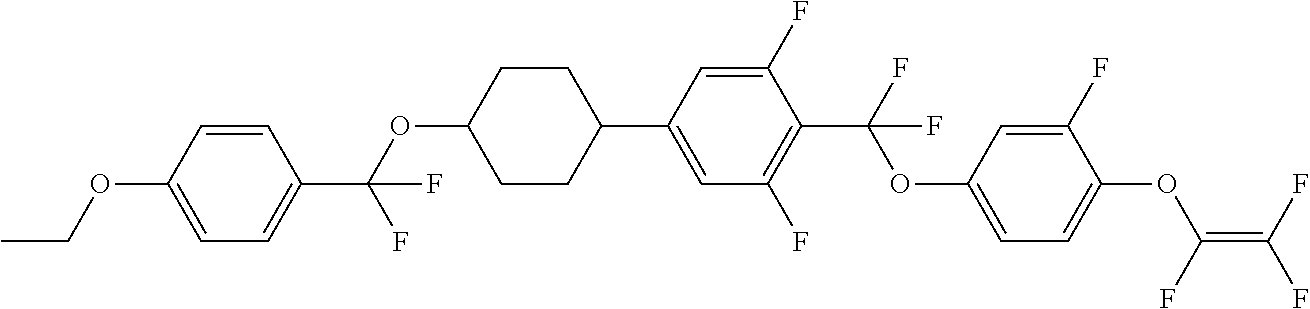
C1(C2CCC(OC(C3=CC=C(OCC)C=C3)(F)F)CC2)=CC(F)=C(C(F)(OC2=CC=C(OC(=C(F)F)F)C(F)=C2)F)C(F)=C1
